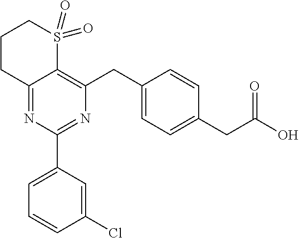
C12=NC(C3=CC=CC(Cl)=C3)=NC(CC3=CC=C(CC(O)=O)C=C3)=C1S(=O)(=O)CCC2
